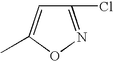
C1=C(C)ON=C1Cl
